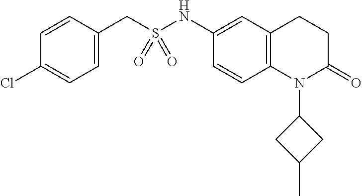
C1(CS(NC2=CC3=C(C=C2)N(C2CC(C)C2)C(=O)CC3)(=O)=O)=CC=C(Cl)C=C1
